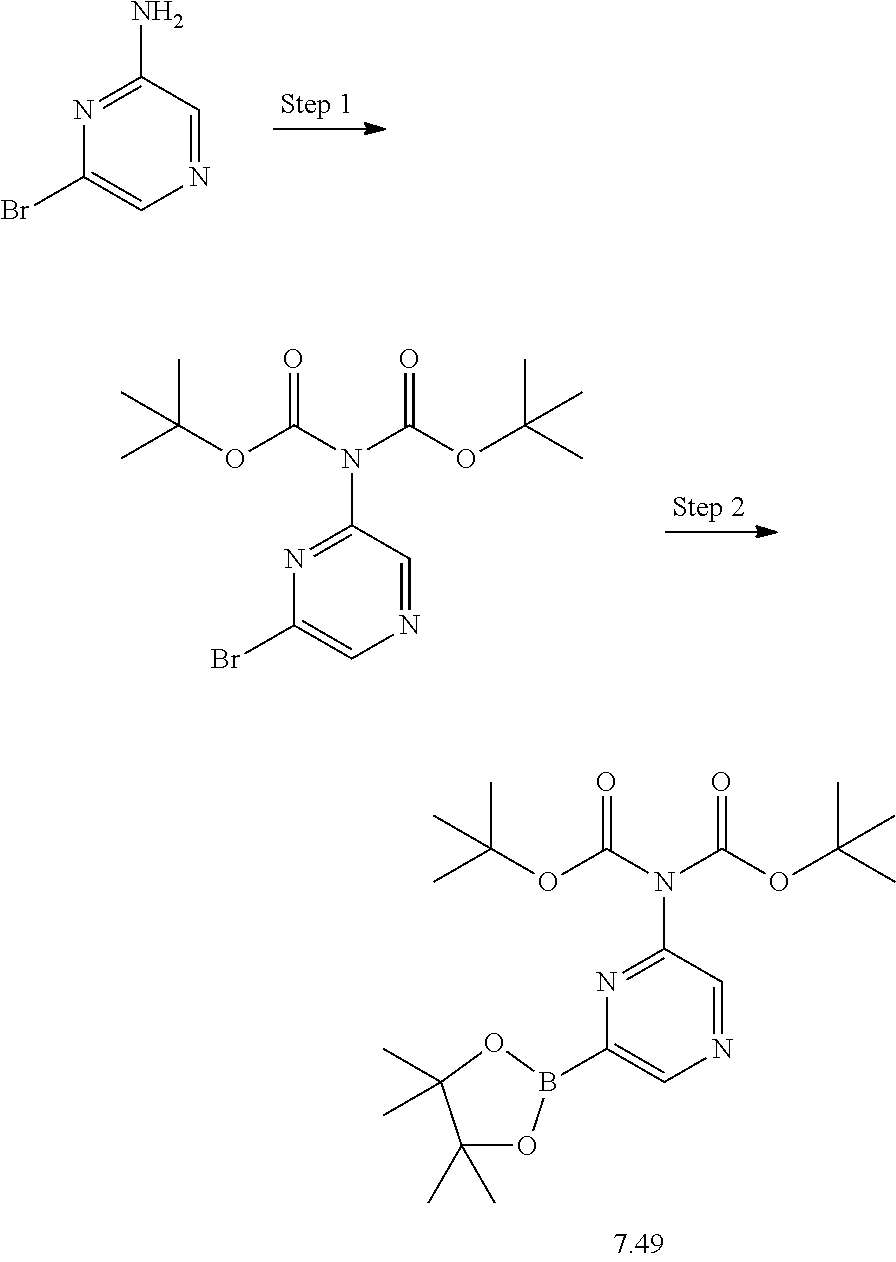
N1=C(N)C=NC=C1Br.N1=C(N(C(=O)OC(C)(C)C)C(=O)OC(C)(C)C)C=NC=C1Br.N1=C(N(C(=O)OC(C)(C)C)C(=O)OC(C)(C)C)C=NC=C1B1OC(C)(C)C(C)(C)O1
